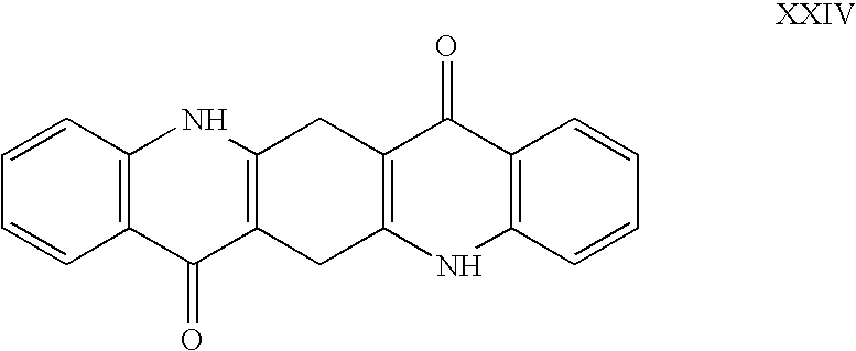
C1=CC2=C(C=C1)C(=O)C1=C(N2)CC2=C(C1)NC1=C(C2=O)C=CC=C1
